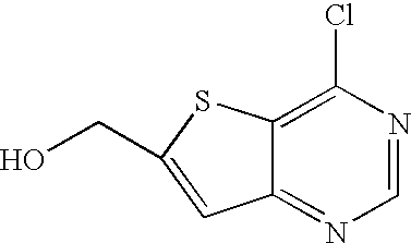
C12=NC=NC(Cl)=C1SC(CO)=C2
